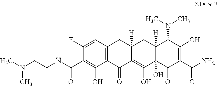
C1(F)=CC2=C(C(O)=C1C(NCCN(C)C)=O)C(=O)C1=C(O)C3(O)C([H])(CC1([H])C2)C(N(C)C)C(O)=C(C(N)=O)C3=O
